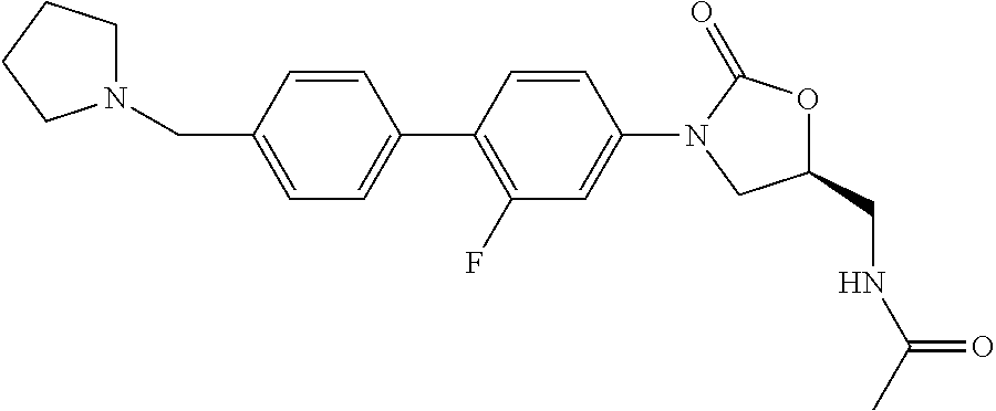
C(C1=CC=C(C2=C(F)C=C(N3C(=O)OC(CNC(C)=O)C3)C=C2)C=C1)N1CCCC1
